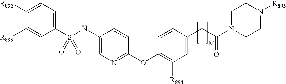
C1([R892])=CC=C(S(=O)(NC2=CN=C(OC3=C([R894])C=C(CC(=O)N4CCN([R895])CC4)C=C3)C=C2)=O)C=C1[R893]
